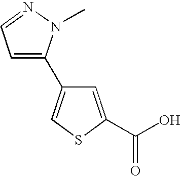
C1(C2=CSC(C(O)=O)=C2)=CC=NN1C
